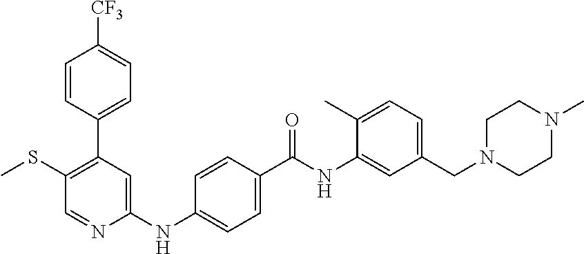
C1=CC(C2=C(SC)C=NC(NC3=CC=C(C(NC4=CC(CN5CCN(C)CC5)=CC=C4C)=O)C=C3)=C2)=CC=C1[CF3]
